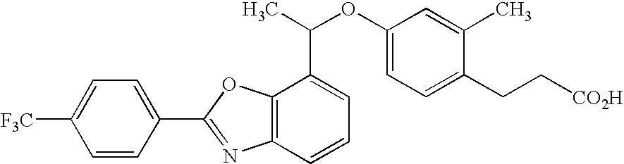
C1=C(C2=NC3=C(O2)C(C(OC2=CC=C(CC[CO2H])C(C)=C2)C)=CC=C3)C=CC([F3C])=C1
